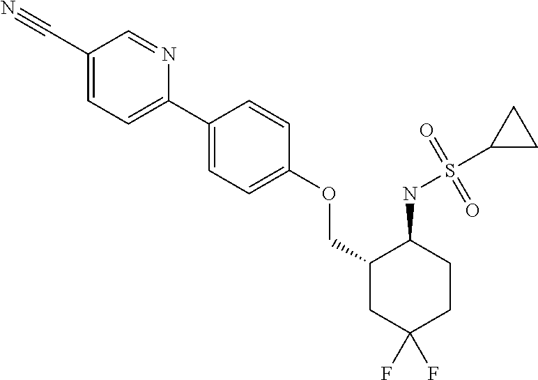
C1(C2=CC=C(OCC3CC(F)(F)CCC3NS(=O)(C3CC3)=O)C=C2)=CC=C(C#N)C=N1
